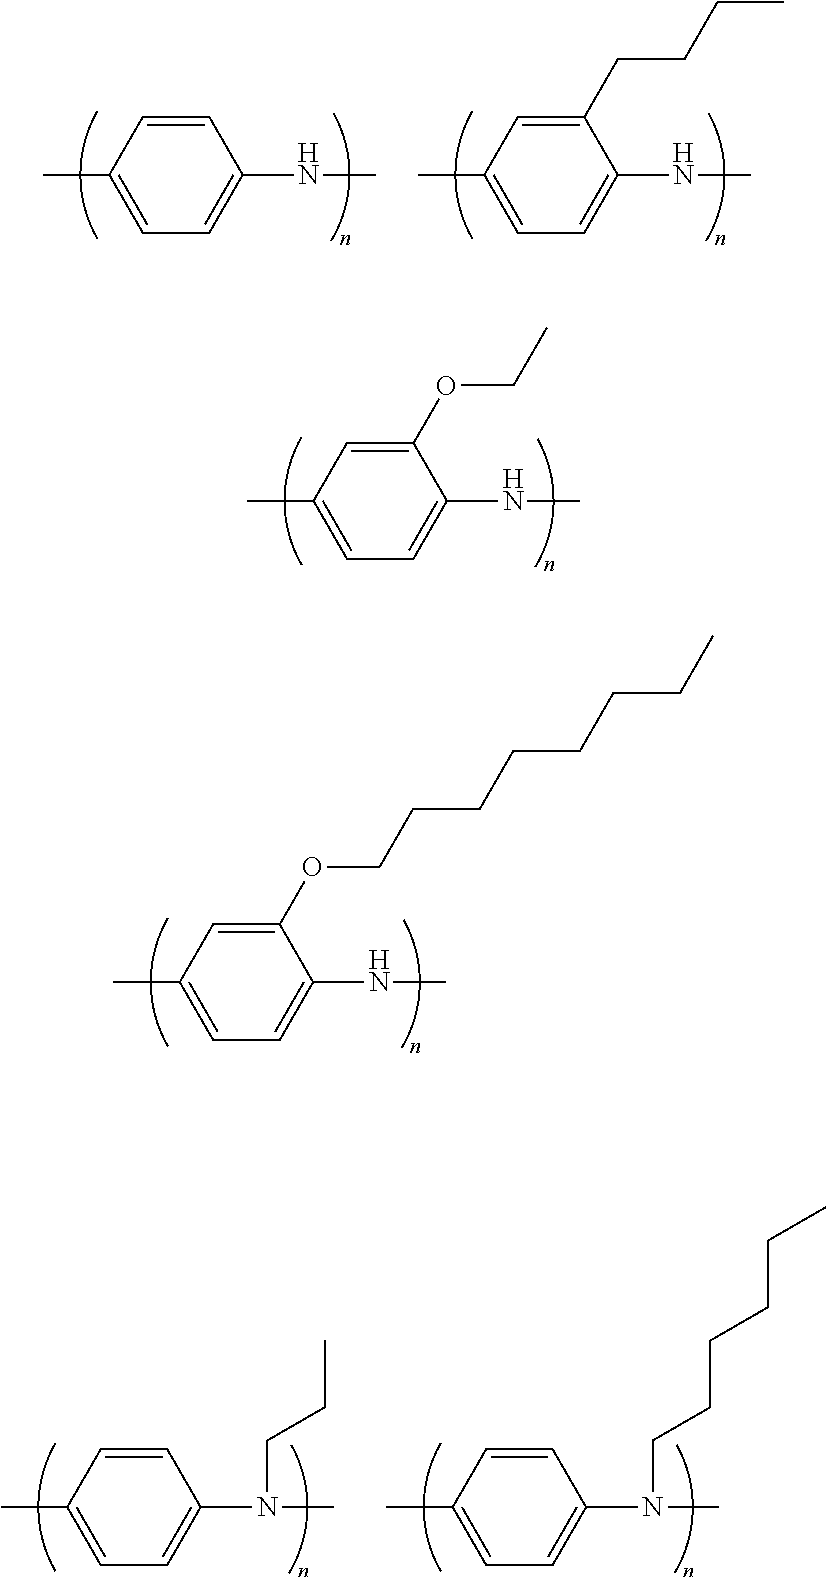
C1=CC(C)=CC=C1NC.C1(CCCC)=CC(C)=CC=C1NC.C1(OCC)=CC(C)=CC=C1NC.C1(OCCCCCCCC)=CC(C)=CC=C1NC.C1=CC(C)=CC=C1N(C)CCC.C1=CC(C)=CC=C1N(C)CCCCCC
